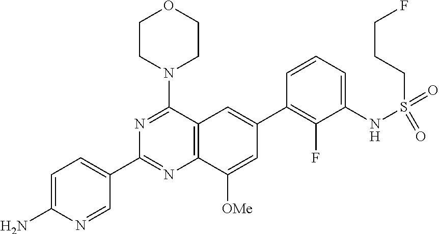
C1=C(N)N=CC(C2=NC3=C(C(N4CCOCC4)=N2)C=C(C2=C(F)C(NS(=O)(=O)CCCF)=CC=C2)C=C3[OMe])=C1
